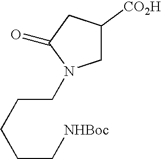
C1C([CO2H])CC(=O)N1CCCCC[NHBoc]
